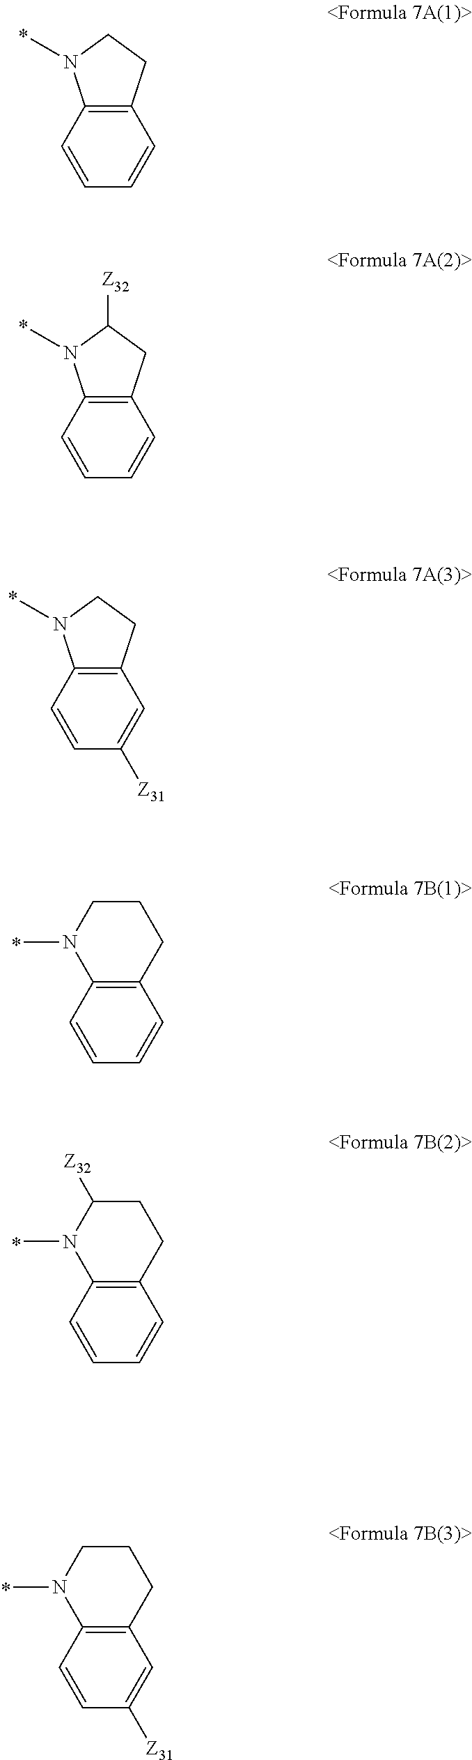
C12=C(C=CC=C1)N(C)CC2.C12=C(C=CC=C1)N(C)C([Z32])C2.C12=C(C=CC([Z31])=C1)N(C)CC2.C12=C(C=CC=C1)N(C)CCC2.C12=C(C=CC=C1)N(C)C([Z32])CC2.C12=C(C=CC([Z31])=C1)N(C)CCC2
